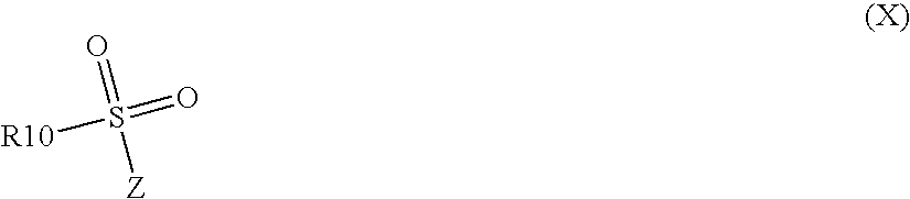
[R10]S([Z])(=O)=O
